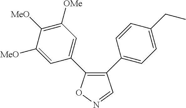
C1(C2=CC=C(CC)C=C2)=C(C2=CC([OMe])=C([MeO])C([MeO])=C2)ON=C1
